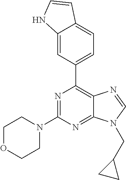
N1=C(N2CCOCC2)N=C2C(=C1C1=CC=C3C(=C1)NC=C3)N=CN2CC1CC1
